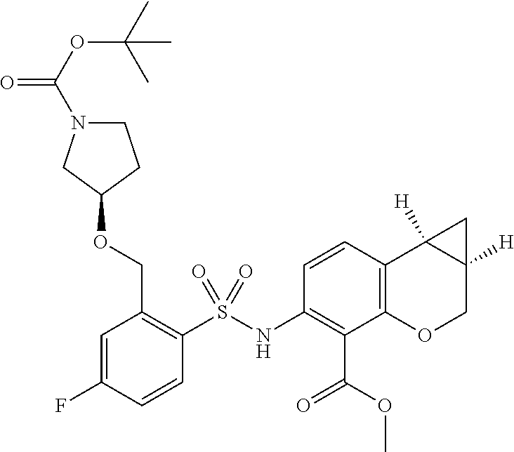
C1N(C(OC(C)(C)C)=O)CC(OCC2=C(S(NC3=C(C(OC)=O)C4=C(C=C3)C3([H])C([H])(CO4)C3)(=O)=O)C=CC(F)=C2)C1
